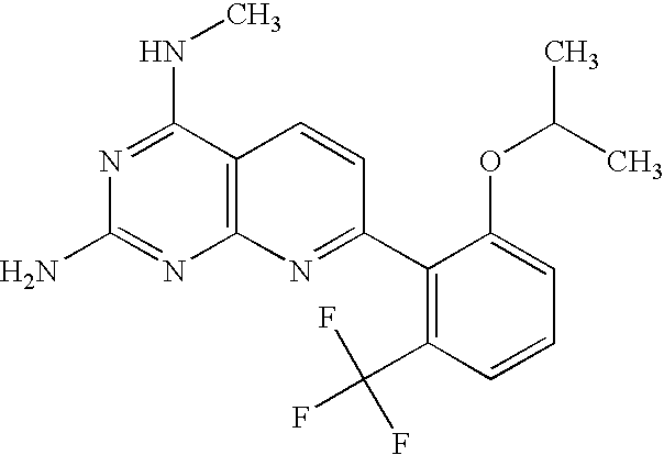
C12=C(C(NC)=NC(N)=N1)C=CC(C1=C(C(F)(F)F)C=CC=C1OC(C)C)=N2
